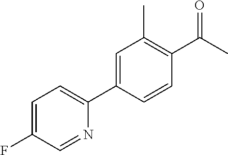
C1=C(F)C=NC(C2=CC(C)=C(C(C)=O)C=C2)=C1
